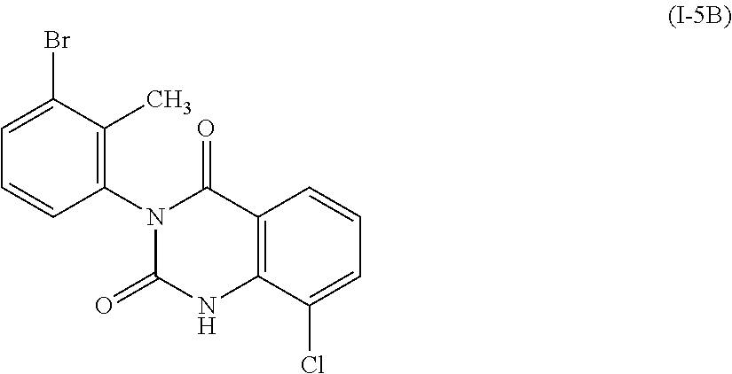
C1=C(Br)C(C)=C(N2C(=O)C3=C(C(Cl)=CC=C3)NC2=O)C=C1
